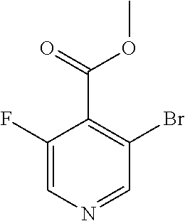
C1(F)=CN=CC(Br)=C1C(=O)OC
